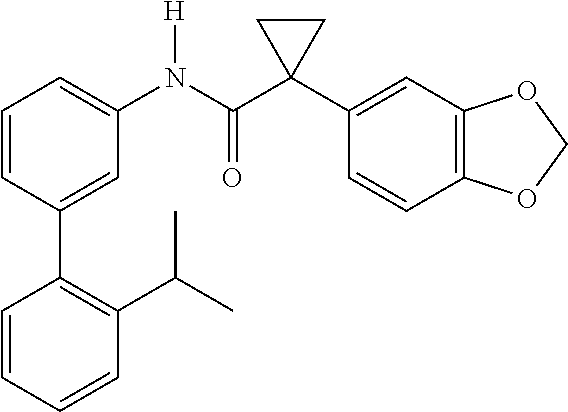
C1=C(C2=C(C(C)C)C=CC=C2)C=CC=C1N(C(C1(C2=CC3=C(C=C2)OCO3)CC1)=O)[H]
